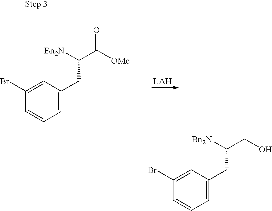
C1=C(Br)C=CC=C1CC(C([OMe])=O)[Bn2N].C1=C(Br)C=CC=C1CC(CO)[Bn2N]
